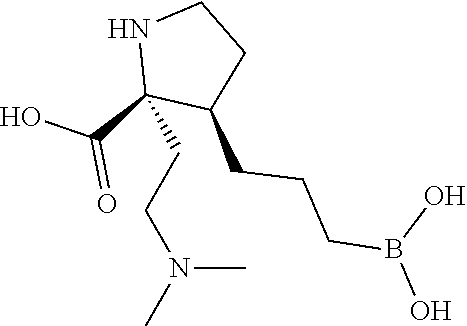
N1C(C(O)=O)(CCN(C)C)C(CCCB(O)O)CC1
